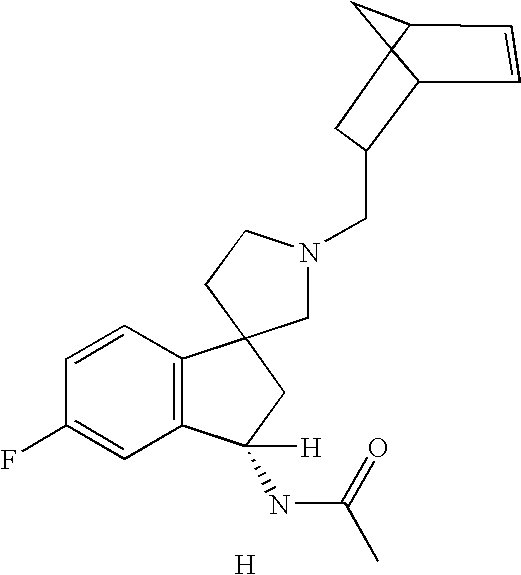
[H].C1=CC2=C(C=C1F)C(NC(=O)C)([H])CC21CN(CC2C3C4(C(C4)C=C3)C2)CC1
